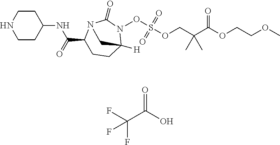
C(COC(C(COS(=O)(=O)ON1C2([H])CCC(C(NC3CCNCC3)=O)N(C1=O)C2)(C)C)=O)OC.FC(C(O)=O)(F)F
